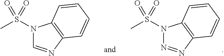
N1(S(C)(=O)=O)N=NC2=C1C=CC=C2.N1(S(C)(=O)=O)C=NC2=C1C=CC=C2
